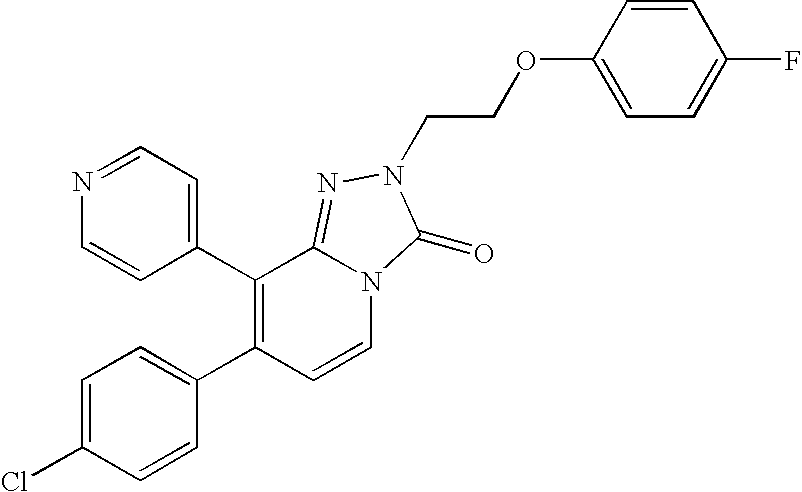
C1(C2=C(C3=CC=C(Cl)C=C3)C=CN3C2=NN(CCOC2=CC=C(F)C=C2)C3=O)=CC=NC=C1
